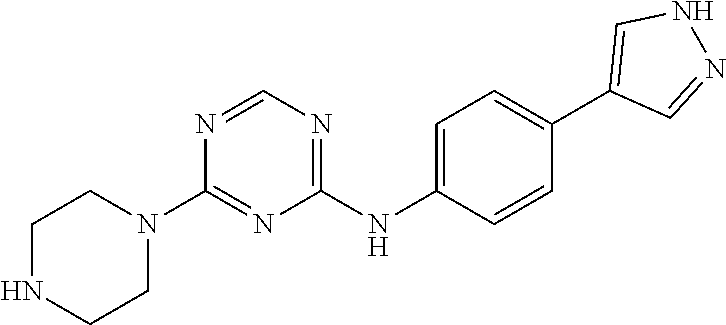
C1NCCN(C2=NC(NC3=CC=C(C4=CNN=C4)C=C3)=NC=N2)C1
